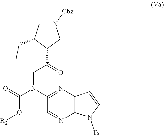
C1=NC2=C(N=C1N(C(=O)O[R2])CC(C1CN([Cbz])CC1CC)=O)C=CN2[Ts]
